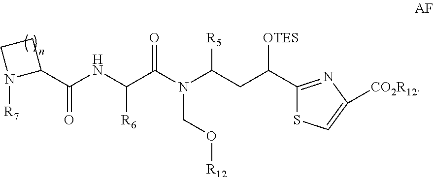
C(=O)(C1CCN1[R7])NC(C(N(C(CC(C1=NC([CO2R12])=CS1)[OTES])[R5])CO[R12])=O)[R6]
